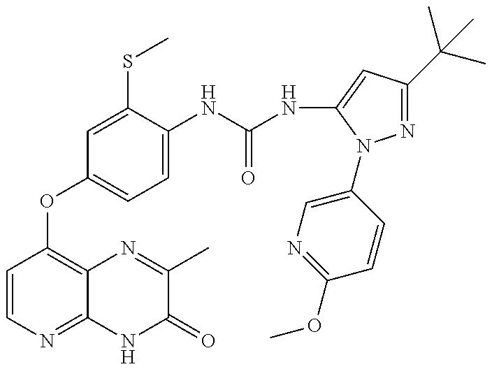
C1=CN=C2C(=C1OC1=CC=C(NC(=O)NC3=CC(C(C)(C)C)=NN3C3=CN=C(OC)C=C3)C(SC)=C1)N=C(C)C(=O)N2
